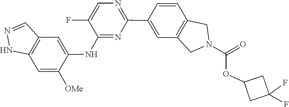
C1(C2=CC3=C(C=C2)CN(C(OC2CC(F)(F)C2)=O)C3)=NC=C(F)C(NC2=CC3=C(C=C2[OMe])NN=C3)=N1
